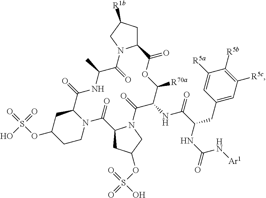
O=S(OC1CCN2C(C1)C(=O)NC(C)C(=O)N1C(CC([R1b])C1)C(=O)OC([R70a])C(NC(C(NC(=O)N[Ar1])CC1=CC([R5c])=C([R5b])C([R5a])=C1)=O)C(=O)N1C(CC(OS(=O)(=O)O)C1)C2=O)(=O)O
